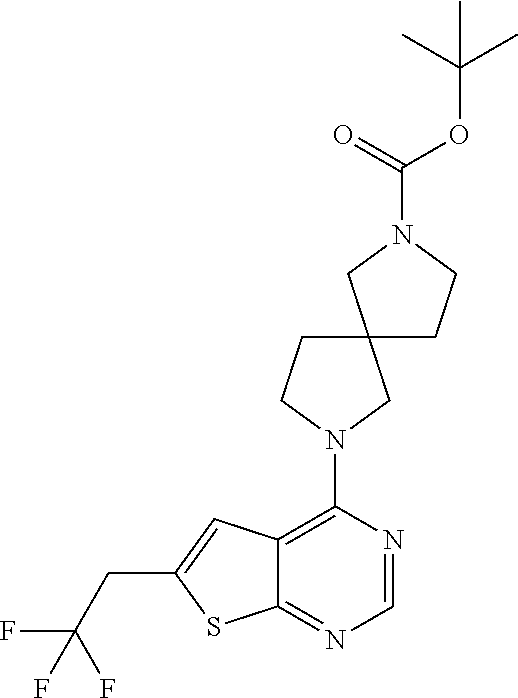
N1=CN=C2C(=C1N1CC3(CC1)CCN(C(OC(C)(C)C)=O)C3)C=C(CC(F)(F)F)S2
